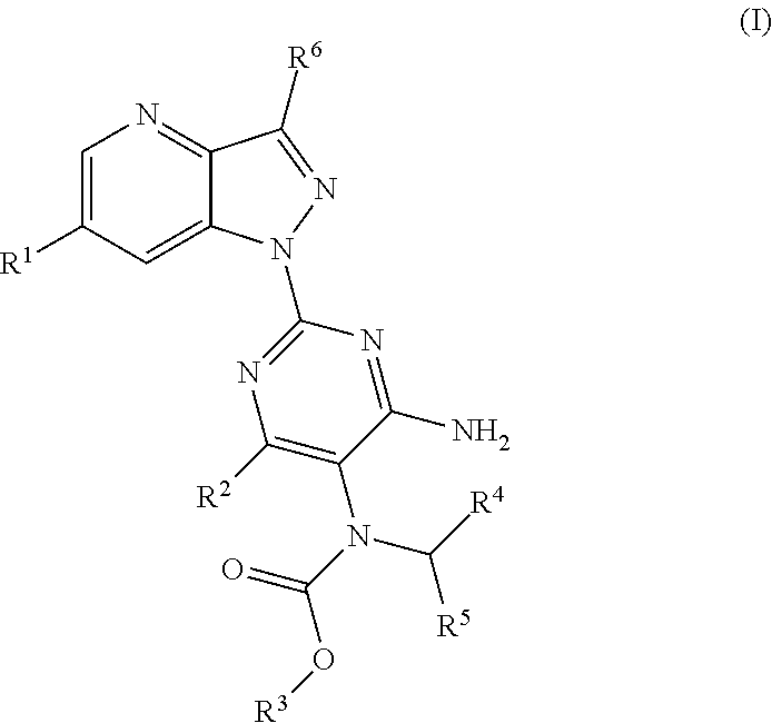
C1=C([R1])C=C2C(=N1)C([R6])=NN2C1=NC([R2])=C(N(C(=O)O[R3])C([R4])[R5])C(N)=N1
